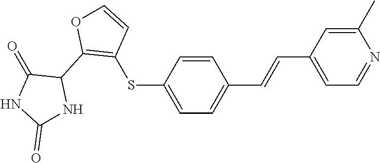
C1=CC(SC2=C(C3C(=O)NC(=O)N3)OC=C2)=CC=C1C=CC1=CC=NC(C)=C1
